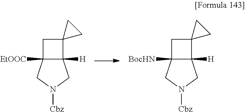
C1C2([EtOOC])C([H])(C13CC3)CN([Cbz])C2.C1C2([BocHN])C([H])(C13CC3)CN([Cbz])C2
